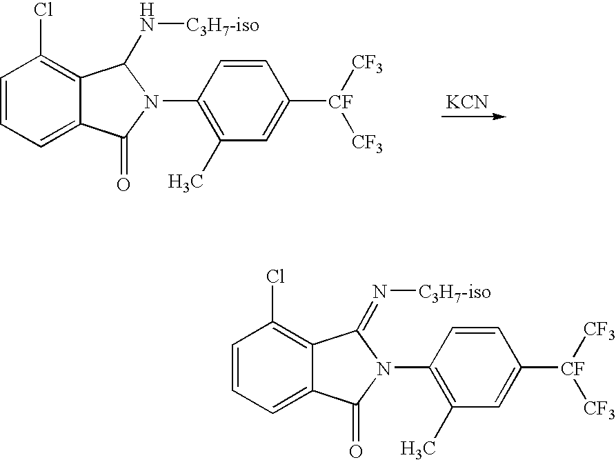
[KCN].C1=CC=C2C(=C1Cl)C(N[C3H7-iso])N(C1=C(C)C=C([CF]([CF3])[CF3])C=C1)C2=O.C1=CC=C2C(=C1Cl)C(=N[C3H7-iso])N(C1=C(C)C=C([CF]([CF3])[CF3])C=C1)C2=O
